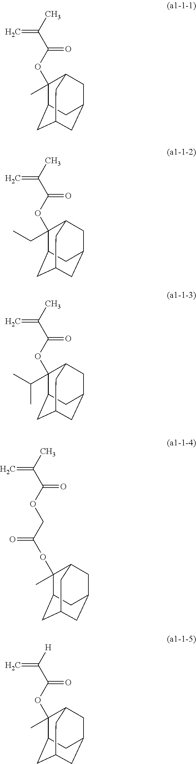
CC(C(OC1(C)C2CC3CC(CC1C3)C2)=O)=C.CC(C(OC1(CC)C2CC3CC(CC1C3)C2)=O)=C.CC(C(OC1(C(C)C)C2CC3CC(CC1C3)C2)=O)=C.CC(C(OCC(OC1(C)C2CC3CC(CC1C3)C2)=O)=O)=C.[H]C(C(OC1(C)C2CC3CC(CC1C3)C2)=O)=C
